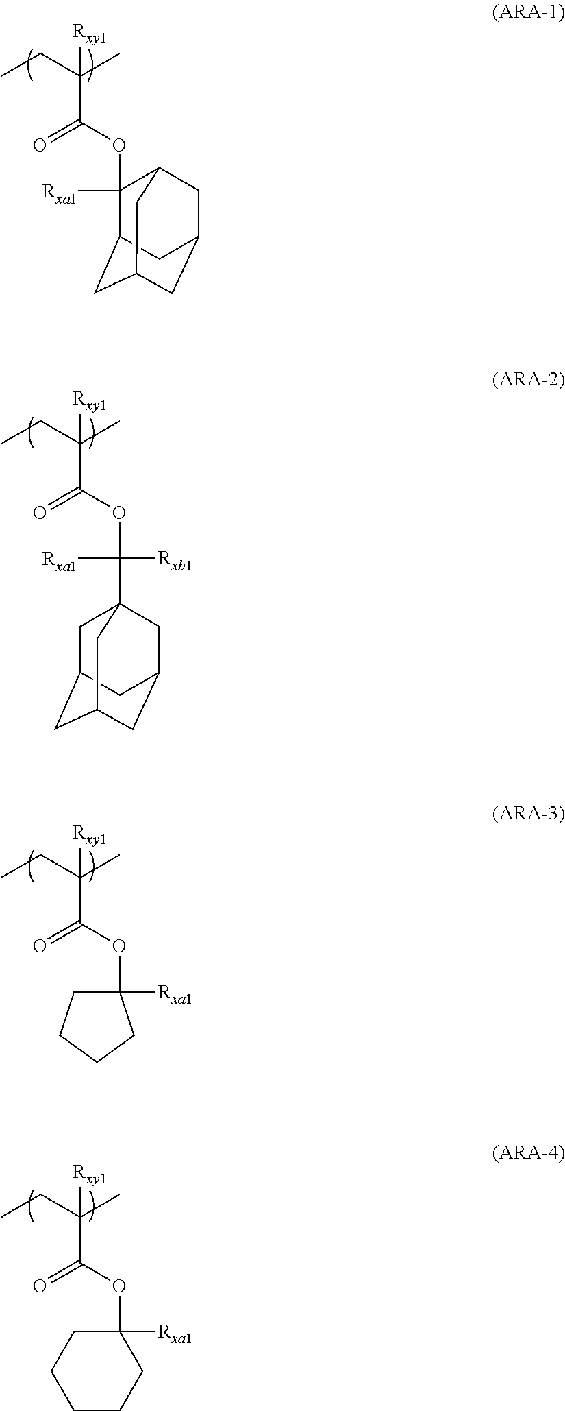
[Rxy1]C(CC)(C)C(OC1([Rxa1])C2CC3CC(CC1C3)C2)=O.[Rxy1]C(CC)(C)C(OC([Rxa1])([Rxb1])C12CC3CC(CC(C1)C3)C2)=O.[Rxy1]C(CC)(C)C(OC1([Rxa1])CCCC1)=O.[Rxy1]C(CC)(C)C(OC1([Rxa1])CCCCC1)=O
